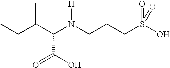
C(C(N(CCCS(O)(=O)=O)[H])C(O)=O)(CC)C
